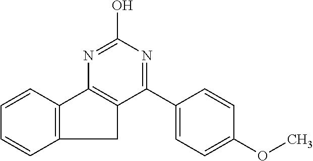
C1=CC2=C(C=C1)CC1=C2N=C(O)N=C1C1=CC=C(OC)C=C1
